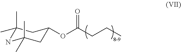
C1(C)(C)NC(C)(C)CC(OC(CCC)=O)C1
